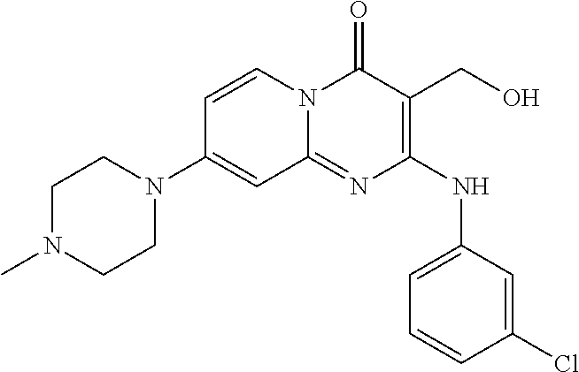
C1=CC(N2CCN(C)CC2)=CC2=NC(NC3=CC=CC(Cl)=C3)=C(CO)C(=O)N12
